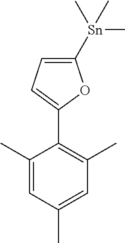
C1=C([Sn](C)(C)C)OC(C2=C(C)C=C(C)C=C2C)=C1
